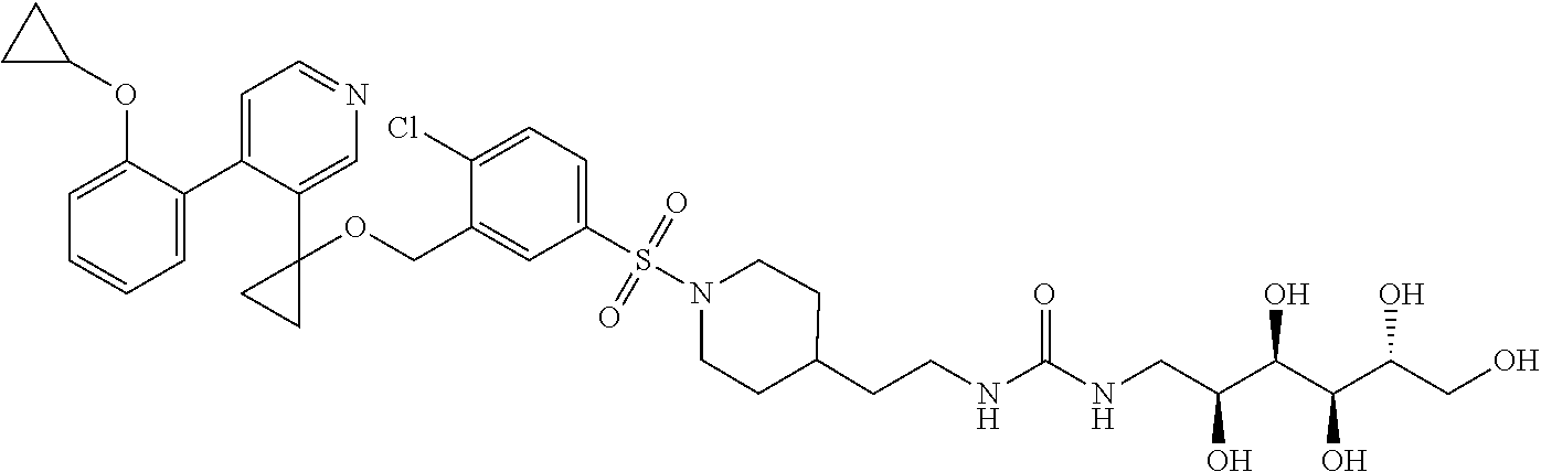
C1=C(C2=CC=NC=C2C2(OCC3=CC(S(N4CCC(CCNC(NCC(C(C(C(CO)O)O)O)O)=O)CC4)(=O)=O)=CC=C3Cl)CC2)C(OC2CC2)=CC=C1
